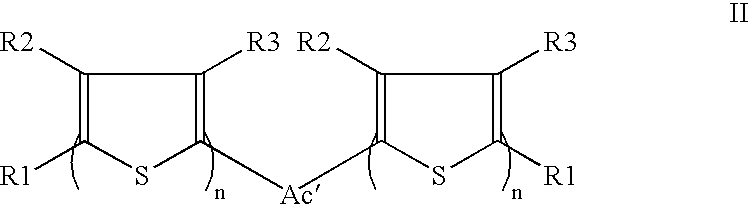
C1([R2])=C([R1])SC([Ac]C2=C([R2])C([R3])=C([R1])S2)=C1[R3]
